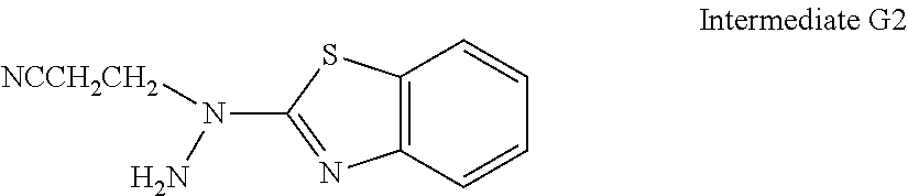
NN(C1=NC2=C(S1)C=CC=C2)[NCCH2CH2]
